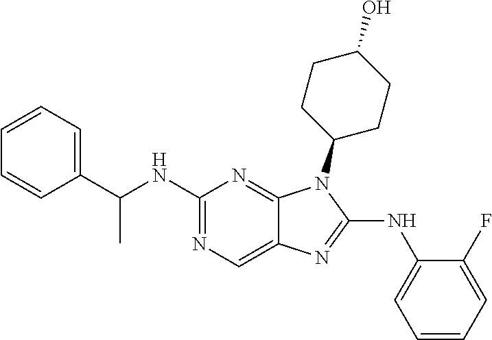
C1(NC2=CC=CC=C2F)=NC2=CN=C(NC(C3=CC=CC=C3)C)N=C2N1C1CCC(O)CC1
